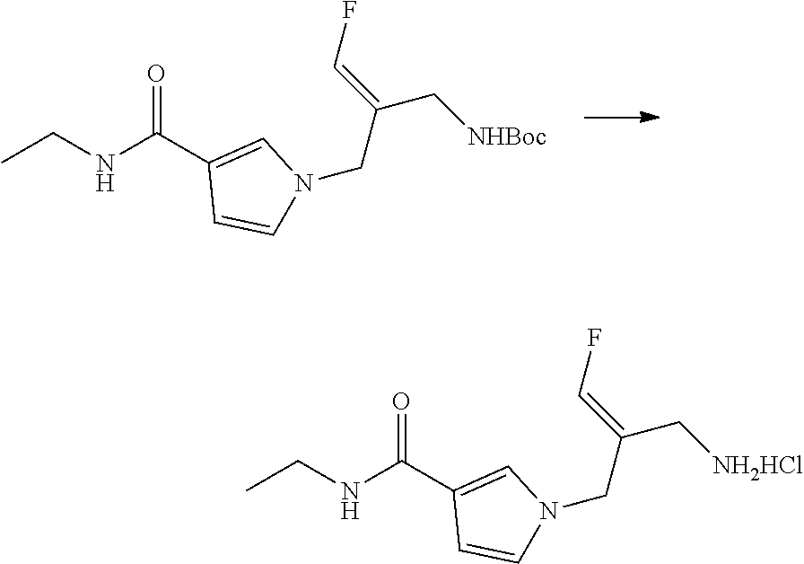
C(NC(C1=CN(CC(=CF)C[NHBoc])C=C1)=O)C.C(NC(C1=CN(CC(=CF)C[NH2HCl])C=C1)=O)C
